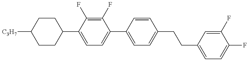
C1CC(C2=CC=C(C3=CC=C(CCC4=CC=C(F)C(F)=C4)C=C3)C(F)=C2F)CCC1[C3H7]
